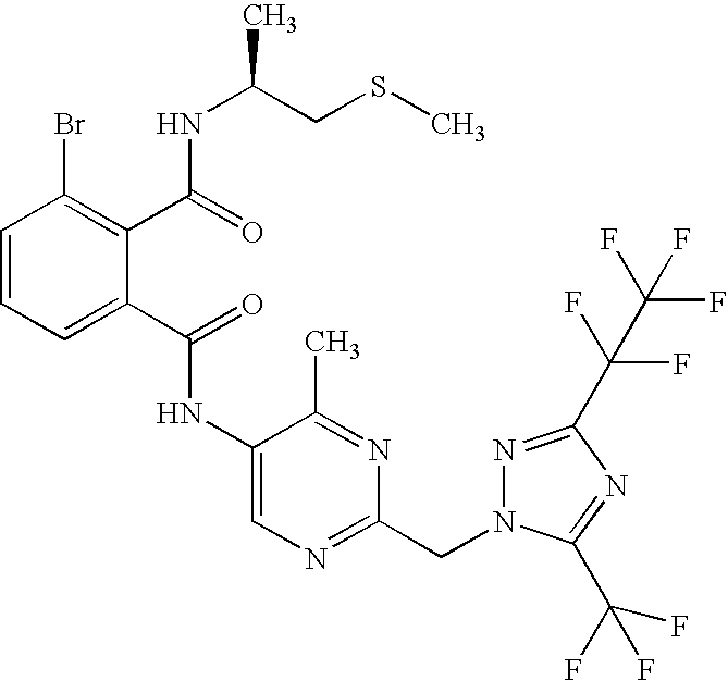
C1=CC=C(C(=O)NC2=CN=C(CN3N=C(C(C(F)(F)F)(F)F)N=C3C(F)(F)F)N=C2C)C(C(=O)NC(CSC)C)=C1Br
